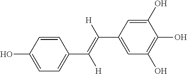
C1=CC(O)=CC=C1C(=C(C1=CC(O)=C(O)C(O)=C1)[H])[H]
